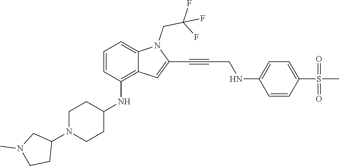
C(C#CC1=CC2=C(NC3CCN(C4CN(C)CC4)CC3)C=CC=C2N1CC(F)(F)F)NC1=CC=C(S(C)(=O)=O)C=C1
